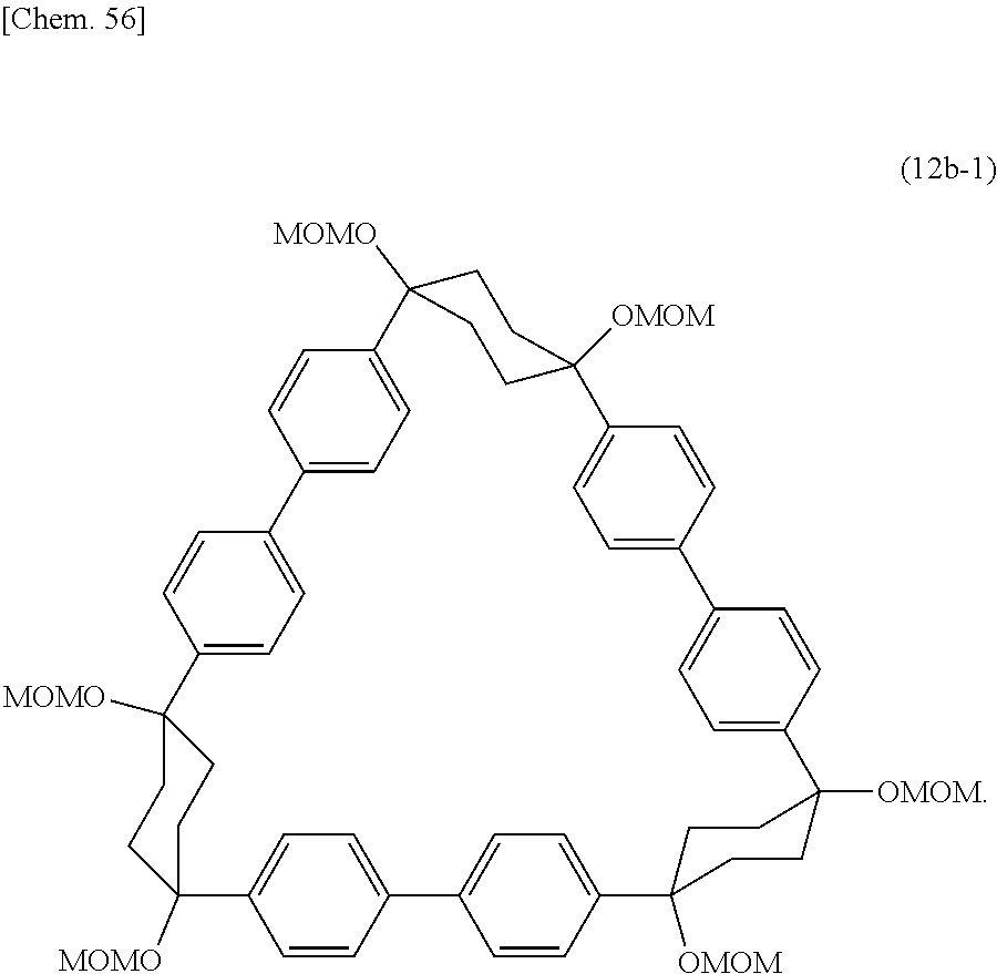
C12=CC=C(C=C1)C1([MOMO])CCC([MOMO])(C3=CC=C(C4=CC=C(C=C4)C4([MOMO])CCC([OMOM])(C5=CC=C(C=C5)C5=CC=C(C=C5)C5([OMOM])CCC([OMOM])(C6=CC=C2C=C6)CC5)CC4)C=C3)CC1
